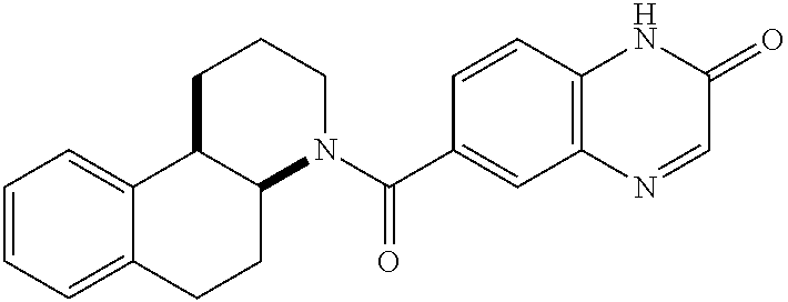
C1=CC=C2C(=C1)C1C(CC2)N(C(C2=CC3=C(C=C2)NC(=O)C=N3)=O)CCC1
